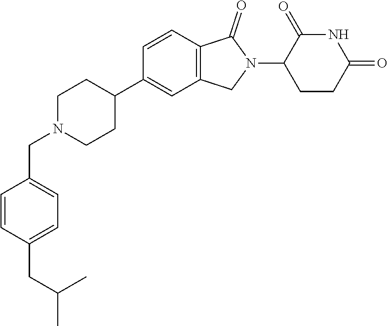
C1N(CC2=CC=C(CC(C)C)C=C2)CCC(C2=CC3=C(C=C2)C(=O)N(C2CCC(=O)NC2=O)C3)C1
